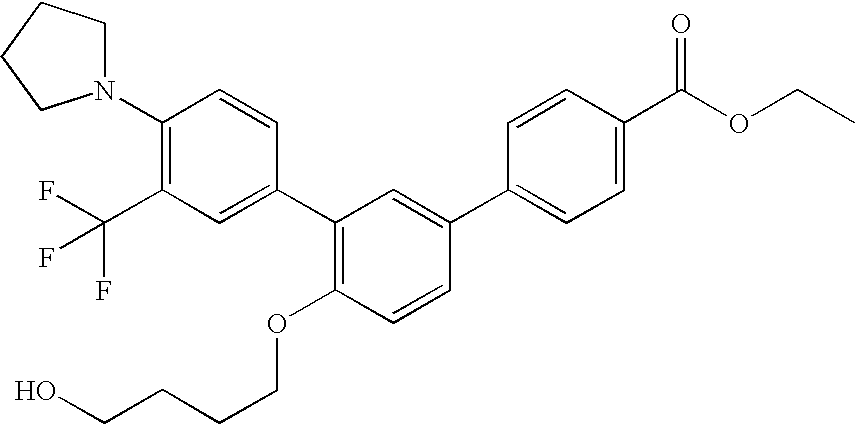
C1(N2CCCC2)=C(C(F)(F)F)C=C(C2=C(OCCCCO)C=CC(C3=CC=C(C(OCC)=O)C=C3)=C2)C=C1
